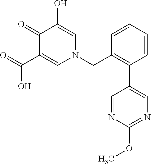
O=C(C1=CN(CC2=C(C3=CN=C(OC)N=C3)C=CC=C2)C=C(O)C1=O)O
